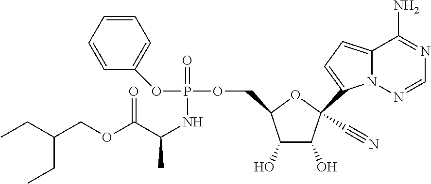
C1(O)C(O)C(C2=CC=C3C(N)=NC=NN32)(C#N)OC1COP(=O)(NC(C(OCC(CC)CC)=O)C)OC1=CC=CC=C1
